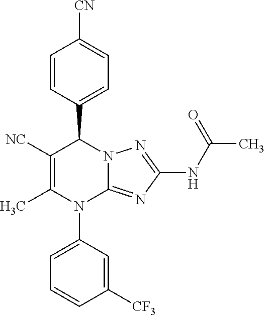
C1=CC(C2C([NC])=C(C)N(C3=CC=CC([CF3])=C3)C3=NC(NC(=O)C)=NN23)=CC=C1[CN]
